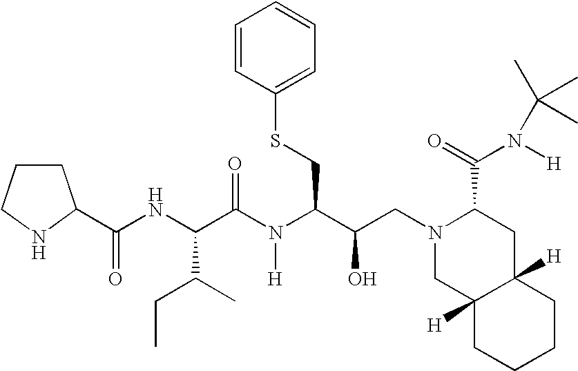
C(NC(C(N(C(C(O)CN1CC2([H])C([H])(CC1C(N(C(C)(C)C)[H])=O)CCCC2)CSC1=CC=CC=C1)[H])=O)C(CC)C)(=O)C1CCCN1
